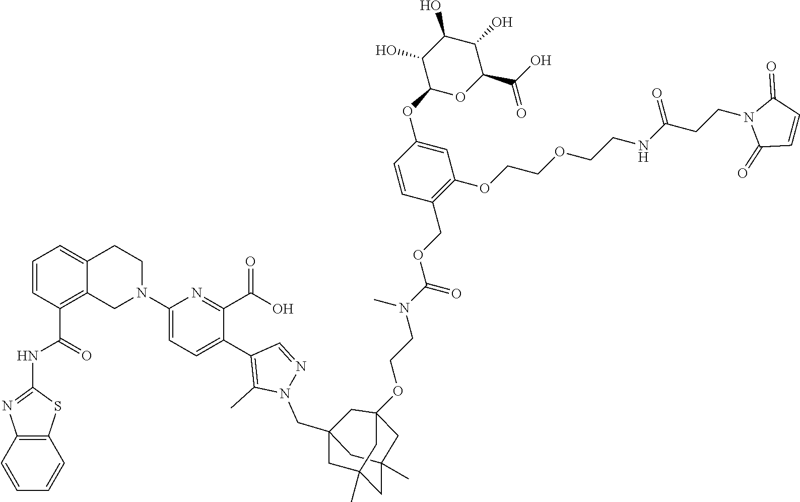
C12=C(C=CC=C1)SC(NC(C1=C3C(=CC=C1)CCN(C1=CC=C(C4=C(C)N(CC56CC7(C)CC(C)(C5)CC(OCCN(C(OCC5=C(OCCOCCNC(CCN8C(=O)C=CC8=O)=O)C=C(OC8OC(C(O)=O)C(O)C(O)C8O)C=C5)=O)C)(C6)C7)N=C4)C(C(O)=O)=N1)C3)=O)=N2
